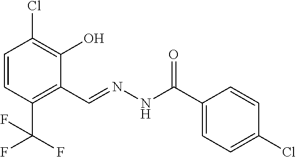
C1=CC(C(F)(F)F)=C(C=NNC(C2=CC=C(Cl)C=C2)=O)C(O)=C1Cl
